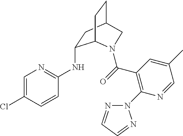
C1(NC2=NC=C(Cl)C=C2)CC2CCC1N(C(=O)C1=C(N3N=CC=N3)N=CC(C)=C1)C2
